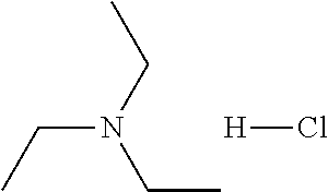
C(N(CC)CC)C.[H]Cl
